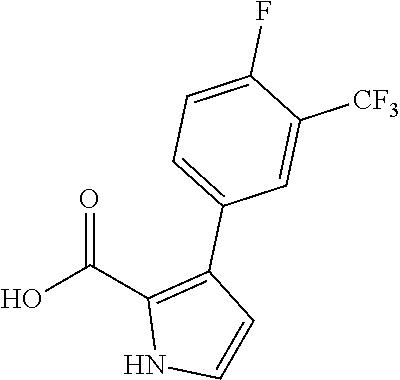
OC(C1=C(C2=CC=C(F)C([CF3])=C2)C=CN1)=O
